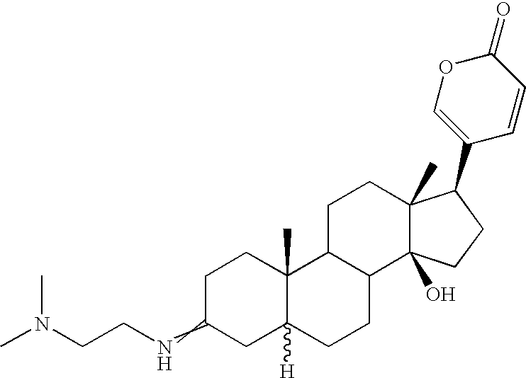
C1CC(=NCCN(C)C)CC2([H])C1(C)C1C(CC2)C2(O)C(C)(CC1)C(C1=COC(=O)C=C1)CC2
